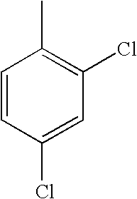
C1=CC(Cl)=CC(Cl)=C1C
